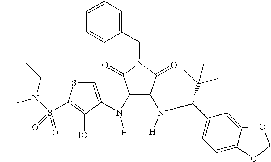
C(C1=CC=C2C(=C1)OCO2)(C(C)(C)C)N(C1=C(N([H])C2=CSC(S(N(CC)CC)(=O)=O)=C2O)C(=O)N(CC2=CC=CC=C2)C1=O)[H]
